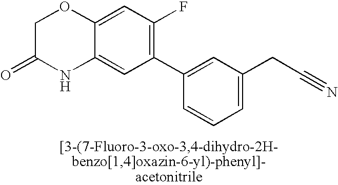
C12=CC(F)=C(C3=CC(CC#N)=CC=C3)C=C1NC(=O)CO2
